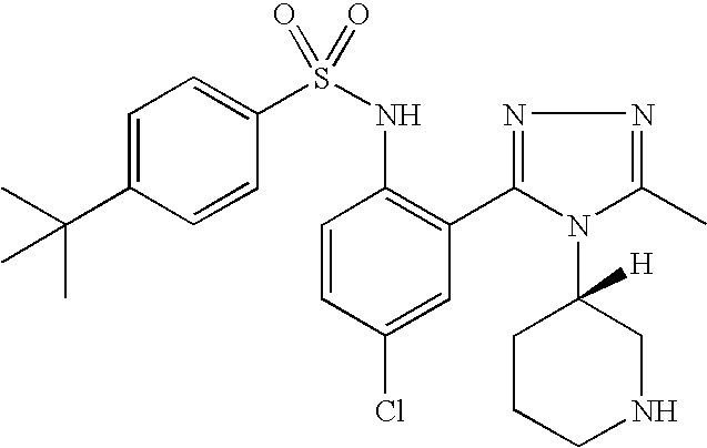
C1=C(C(C)(C)C)C=CC(S(NC2=C(C3=NN=C(C)N3C3([H])CCCNC3)C=C(Cl)C=C2)(=O)=O)=C1
